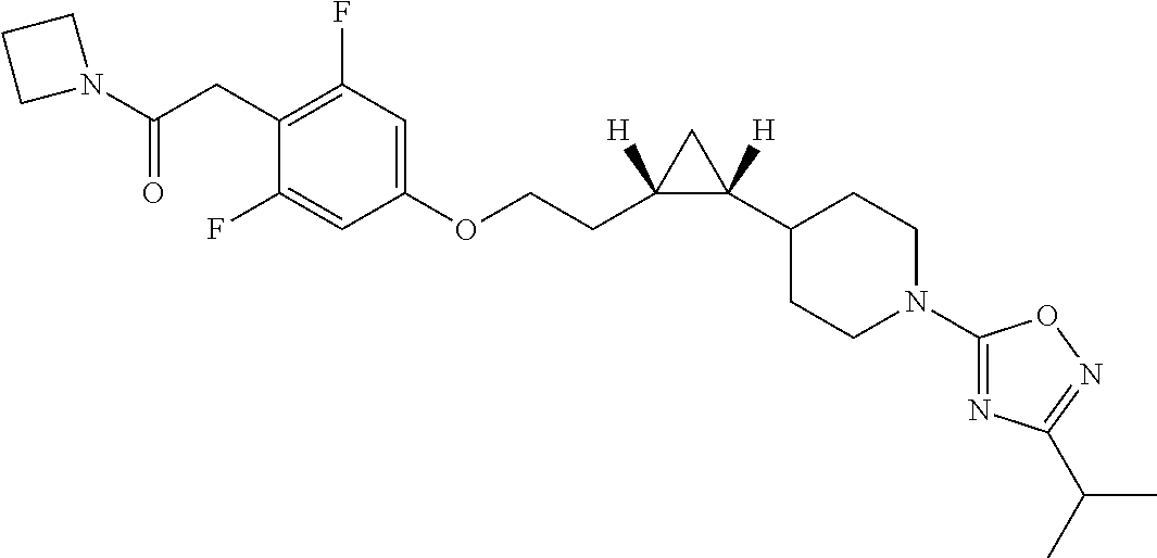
C1(F)=CC(OCCC2([H])C(C3CCN(C4=NC(C(C)C)=NO4)CC3)([H])C2)=CC(F)=C1CC(N1CCC1)=O
